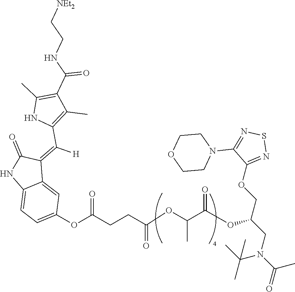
[NEt2]CCNC(C1=C(C)NC(C(=C2C(=O)NC3=CC=C(OC(CCC(OC(C(=O)OC(COC4=NSN=C4N4CCOCC4)CN(C(=O)C)C(C)(C)C)C)=O)=O)C=C23)[H])=C1C)=O
